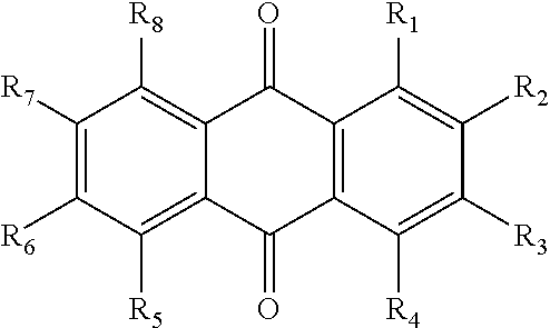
C1([R7])=C([R6])C([R5])=C2C(=C1[R8])C(=O)C1=C(C2=O)C([R4])=C([R3])C([R2])=C1[R1]
